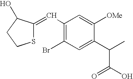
C1(C=C2SCCC2O)=C(Br)C=C(C(C(O)=O)C)C([OMe])=C1
